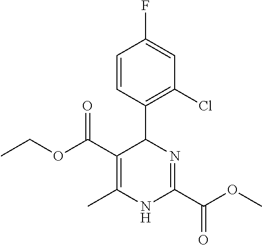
C1=CC(C2C(C(OCC)=O)=C(C)NC(C(OC)=O)=N2)=C(Cl)C=C1F
